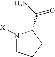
N1([X])CCCC1C(N)=O
